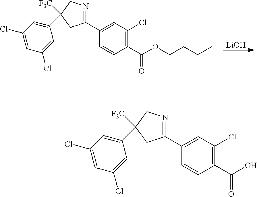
C1(C2=NCC([F3C])(C3=CC(Cl)=CC(Cl)=C3)C2)=CC(Cl)=C(C(O)=O)C=C1.C1(C2=NCC([F3C])(C3=CC(Cl)=CC(Cl)=C3)C2)=CC(Cl)=C(C(OCCCC)=O)C=C1.[LiOH]
